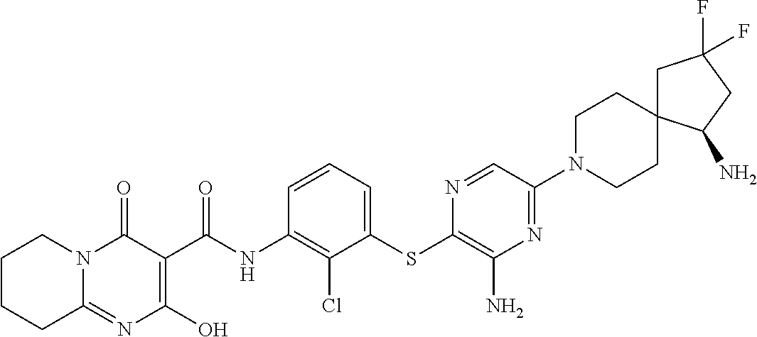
C12=NC(O)=C(C(NC3=C(Cl)C(SC4=C(N)N=C(N5CCC6(CC5)CC(F)(F)CC6N)C=N4)=CC=C3)=O)C(=O)N1CCCC2
